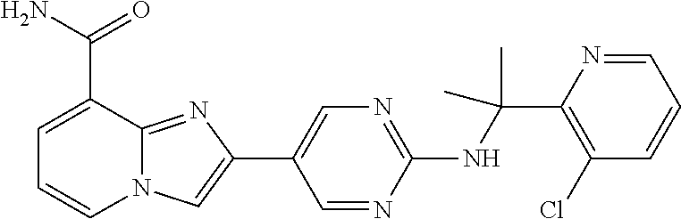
C1(NC(C2=C(Cl)C=CC=N2)(C)C)=NC=C(C2=CN3C(=N2)C(C(=O)N)=CC=C3)C=N1
